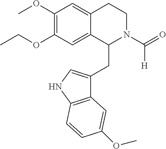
C12=CC(OC)=C(OCC)C=C1C(CC1=CNC3=C1C=C(OC)C=C3)N(C(=O)[H])CC2
